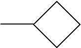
C1(C)CCC1
